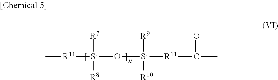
[Si]([R7])(O[Si]([R11]C(=O)C)([R10])[R9])([R8])[R11]C
